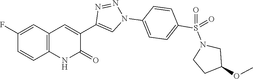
C12=C(C=C(F)C=C1)C=C(C1=CN(C3=CC=C(S(N4CCC(OC)C4)(=O)=O)C=C3)N=N1)C(=O)N2
